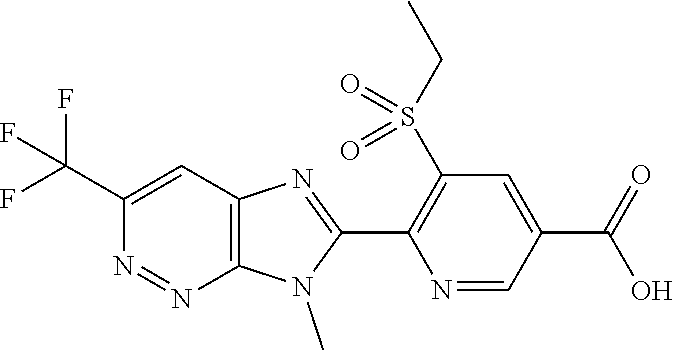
C1(C(F)(F)F)=CC2=C(N=N1)N(C)C(C1=C(S(CC)(=O)=O)C=C(C(O)=O)C=N1)=N2
